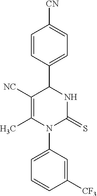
C1=CC(C2C([NC])=C(C)N(C3=CC=CC([CF3])=C3)C(=S)N2)=CC=C1[CN]
